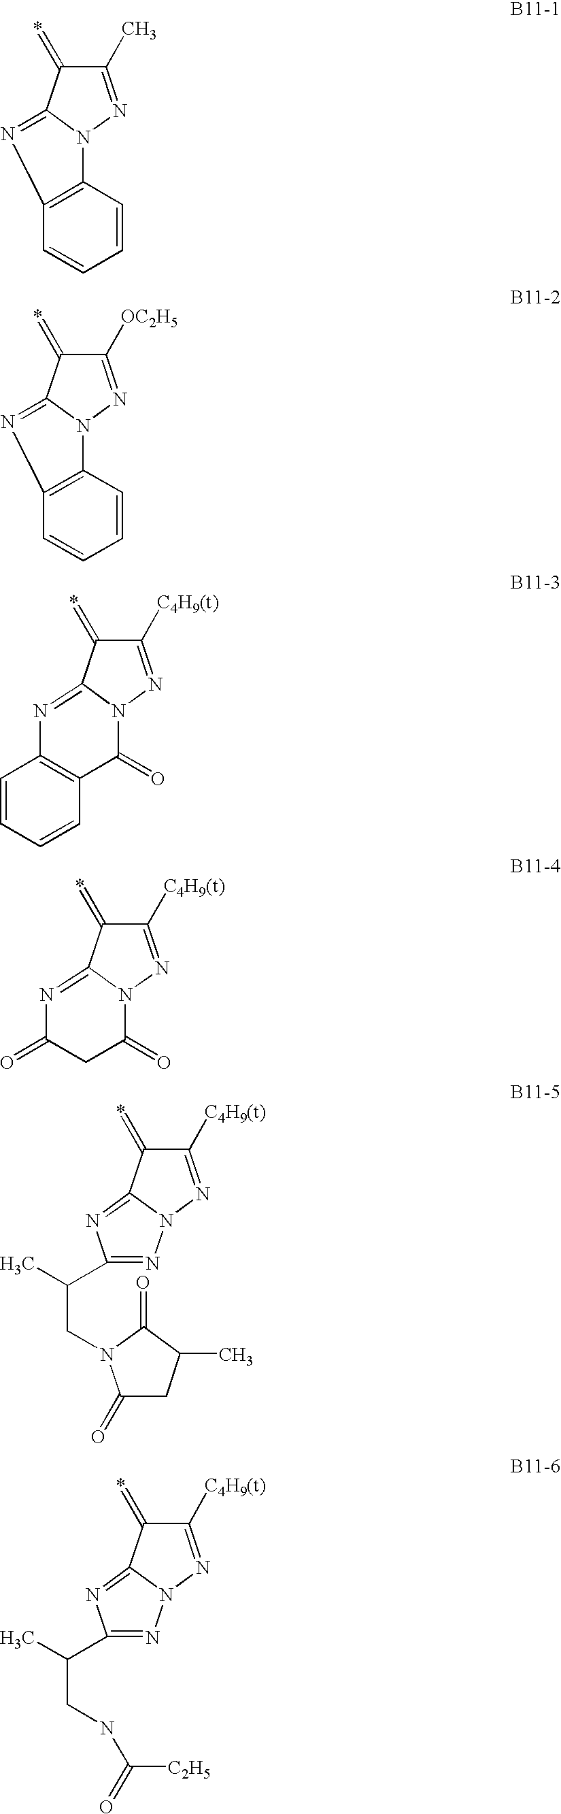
C1(C)=NN2C(=NC3=C2C=CC=C3)C1=*.C1([OC2H5])=NN2C(=NC3=C2C=CC=C3)C1=*.C1([C4H9(t)])=NN2C(=NC3=C(C2=O)C=CC=C3)C1=*.C1([C4H9(t)])=NN2C(=NC(=O)CC2=O)C1=*.C1([C4H9(t)])=NN2C(=NC(C(CN3C(=O)CC(C)C3=O)C)=N2)C1=*.C1([C4H9(t)])=NN2C(=NC(C(CNC(=O)[C2H5])C)=N2)C1=*
